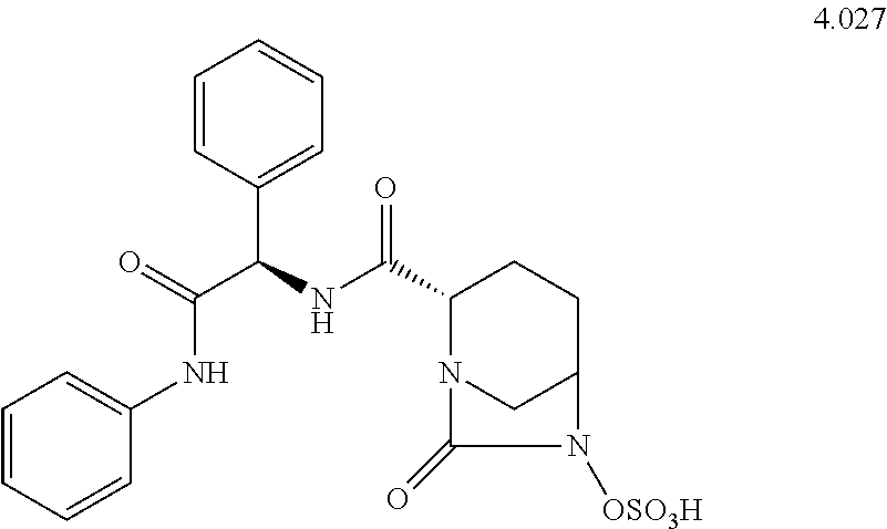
C(NC(C1N2CC(CC1)N([OSO3H])C2=O)=O)(C(=O)NC1=CC=CC=C1)C1=CC=CC=C1
